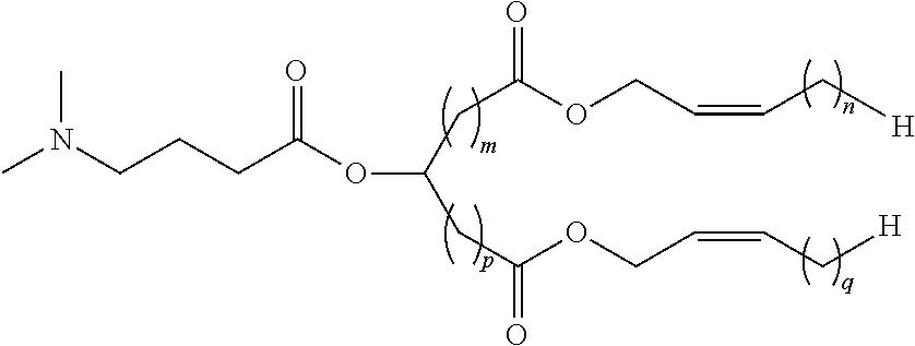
CN(CCCC(OC(CC(=O)OCC=CC[H])CC(=O)OCC=CC[H])=O)C
